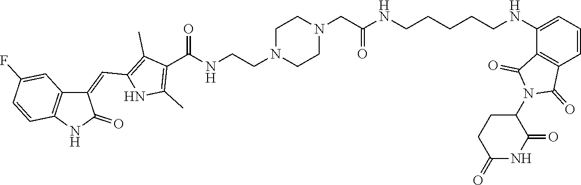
C1(C(=O)NCCN2CCN(CC(NCCCCCNC3=CC=CC4=C3C(=O)N(C3CCC(=O)NC3=O)C4=O)=O)CC2)=C(C)NC(C=C2C3=C(C=CC(F)=C3)NC2=O)=C1C
